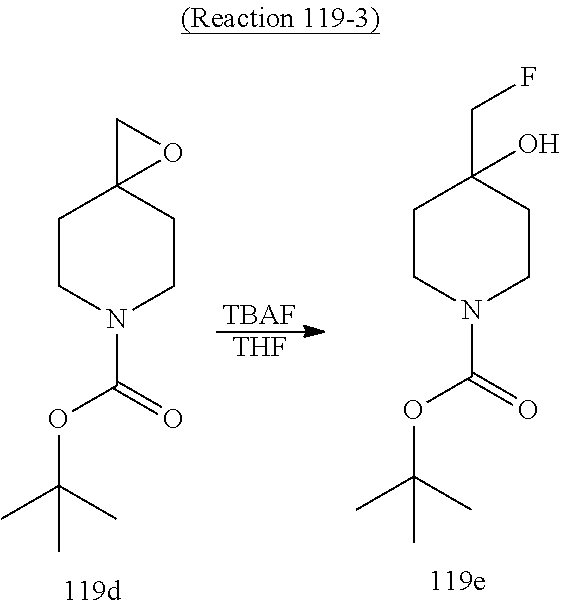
C1CN(C(OC(C)(C)C)=O)CCC12OC2.[TBAF].[THF].C1CN(C(OC(C)(C)C)=O)CCC1(CF)O
